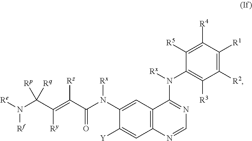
C(=C([Rz])C(=O)N([Rx])C1=CC2=C(C=C1[Y])N=CN=C2N(C1=C([R3])C([R2])=C([R1])C([R4])=C1[R5])[Rx])(C(N([Re])[Rf])([Rp])[Rq])[Ry]
